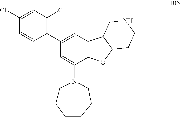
C1=C(Cl)C=CC(C2=CC3=C(C(N4CCCCCC4)=C2)OC2C3CNCC2)=C1Cl
